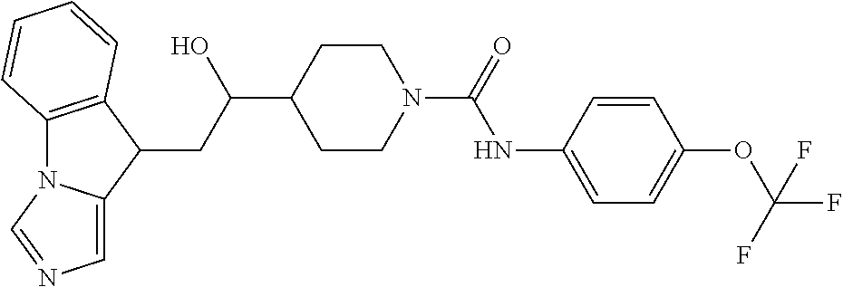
C12=C(C(CC(C3CCN(C(=O)NC4=CC=C(OC(F)(F)F)C=C4)CC3)O)C3=CN=CN13)C=CC=C2
